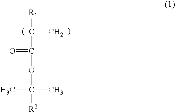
C(C(OC([R2])(C)C)=O)([R1])(CC)C
